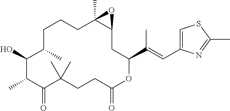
C1C(C)C(O)C(C)C(=O)C(C)(C)CCC(=O)OC(C(C)=CC2=CSC(C)=N2)CC2C(C)(CC1)O2
